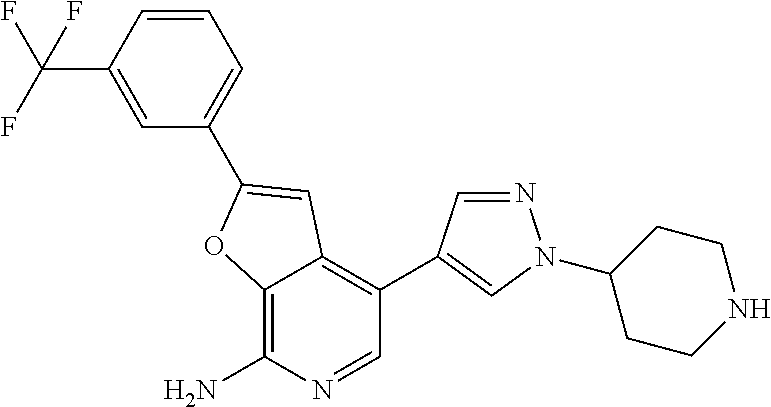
C1=CC(C(F)(F)F)=CC(C2=CC3=C(C4=CN(C5CCNCC5)N=C4)C=NC(N)=C3O2)=C1
